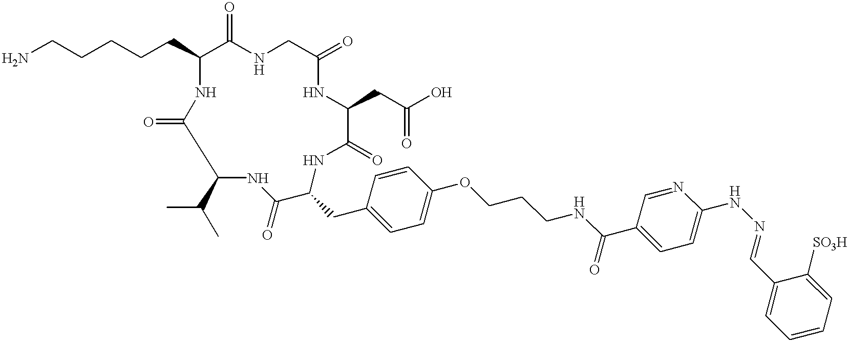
C(CCCCC1C(=O)NCC(=O)NC(CC(O)=O)C(=O)NC(CC2=CC=C(OCCCNC(C3=CC=C(NN=CC4=CC=CC=C4[SO3H])N=C3)=O)C=C2)C(=O)NC(C(C)C)C(=O)N1)N
